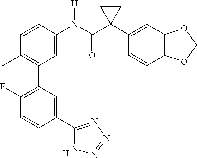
C1=C(N(C(C2(C3=CC4=C(C=C3)OCO4)CC2)=O)[H])C=CC(C)=C1C1=C(F)C=CC(C2=NN=NN2)=C1.[H]
